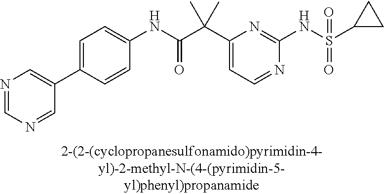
C1(NC(=O)C(C2=CC=NC(NS(=O)(=O)C3CC3)=N2)(C)C)=CC=C(C2=CN=CN=C2)C=C1
